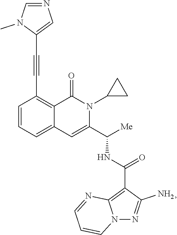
C1=CC=C2C(=C1C#CC1=CN=CN1C)C(=O)N(C1CC1)C(C([Me])NC(=O)C1=C3N(N=C1N)C=CC=N3)=C2
